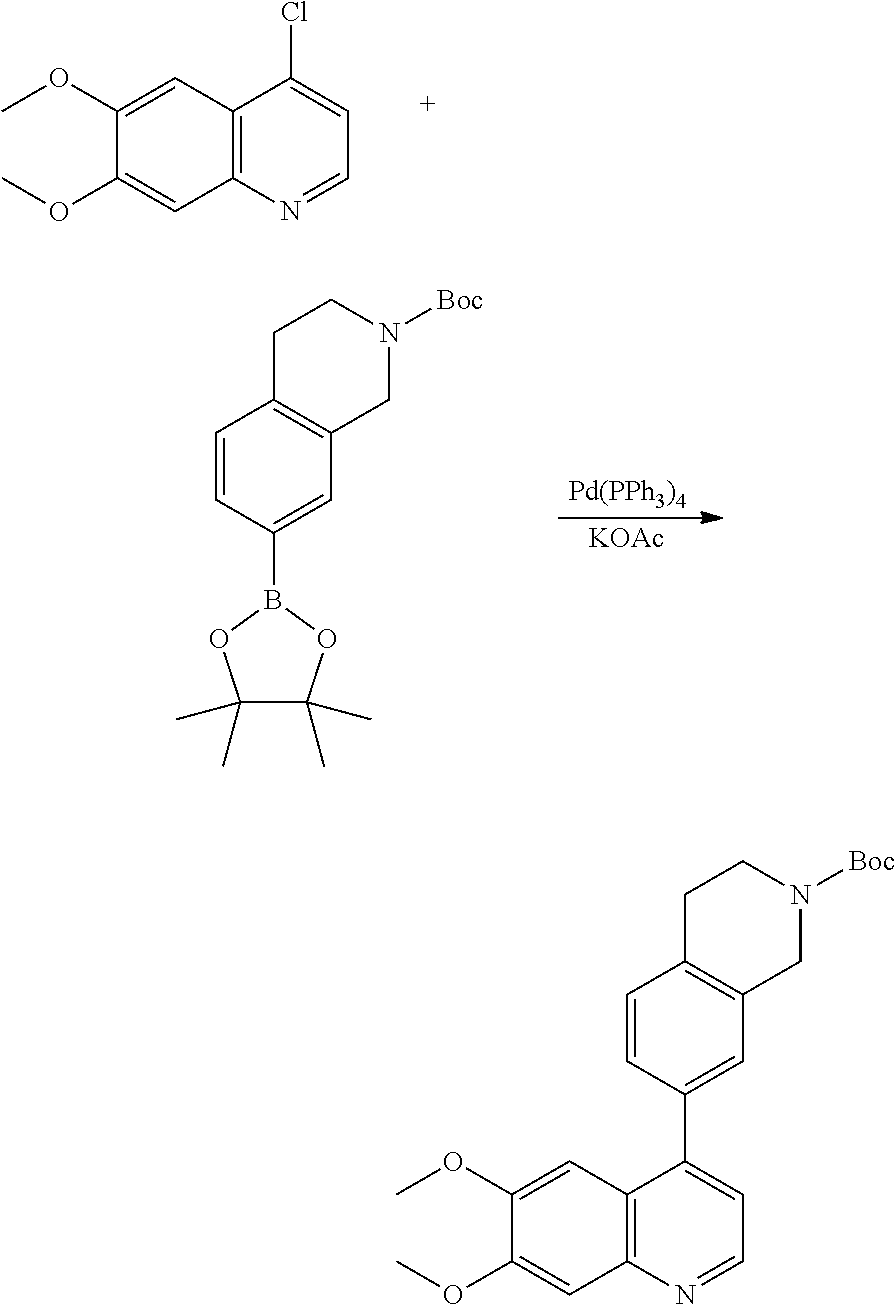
C12=C(N=CC=C1Cl)C=C(OC)C(OC)=C2.C1=CC(B2OC(C)(C)C(C)(C)O2)=CC2=C1CCN([Boc])C2.[Pd(PPh3)4].[KOAc].C12=C(N=CC=C1C1=CC3=C(C=C1)CCN([Boc])C3)C=C(OC)C(OC)=C2
